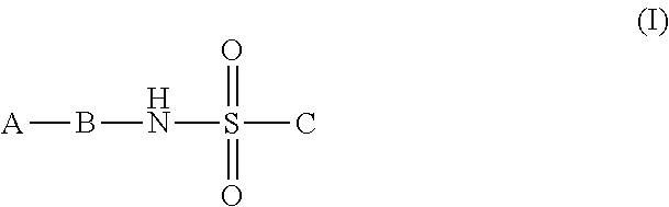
[A]BNS(C)(=O)=O
